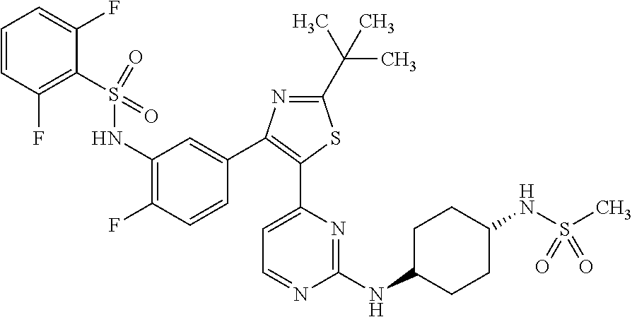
C1(C(C)(C)C)=NC(C2=CC(NS(C3=C(F)C=CC=C3F)(=O)=O)=C(F)C=C2)=C(C2=CC=NC(NC3CCC(NS(C)(=O)=O)CC3)=N2)S1
